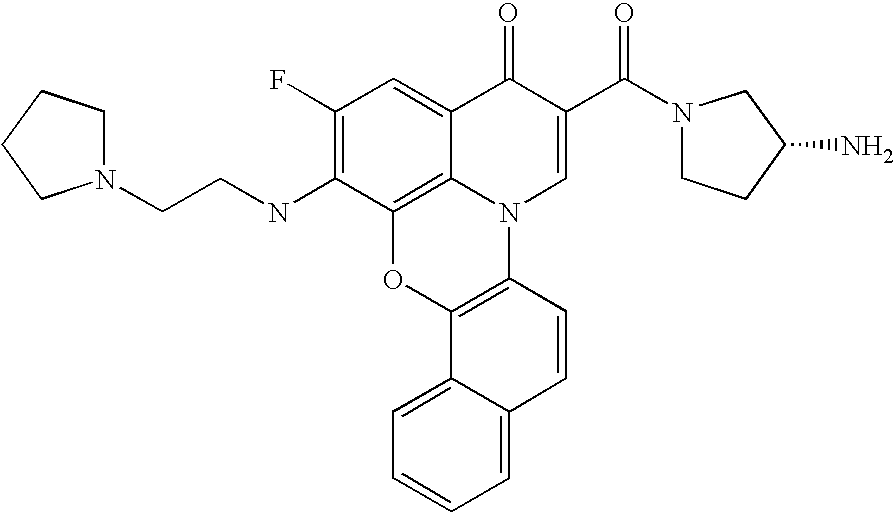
C1(F)=C(NCCN2CCCC2)C2=C3C(=C1)C(=O)C(C(N1CCC(N)C1)=O)=CN3C1=C(O2)C2=CC=CC=C2C=C1
